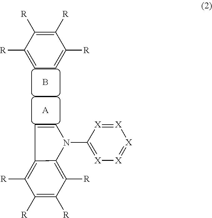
B.[A].C1([R])=C([R])C([R])=CC=C1[R].C12=C([R])C([R])=C([R])C([R])=C1N(C1=[X][X]=[X][X]=[X]1)C=C2
